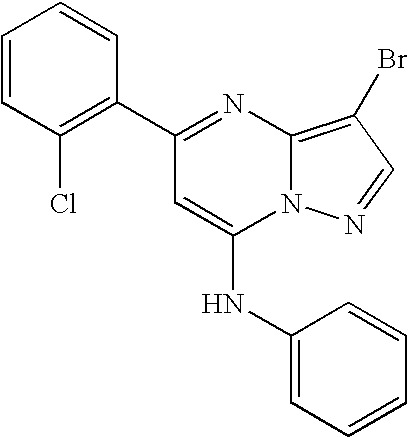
C1(Cl)=C(C2=NC3=C(Br)C=NN3C(NC3=CC=CC=C3)=C2)C=CC=C1
